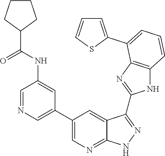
C1=NC=C(C2=CN=C3C(=C2)C(C2=NC4=C(N2)C=CC=C4C2=CC=CS2)=NN3)C=C1NC(C1CCCC1)=O
